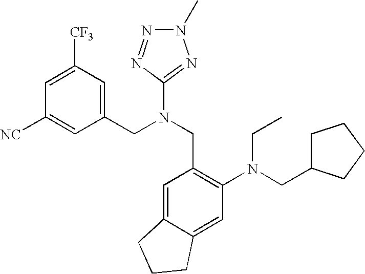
C1([NC])=CC(CN(CC2=C(N(CC3CCCC3)CC)C=C3C(=C2)CCC3)C2=NN(C)N=N2)=CC([CF3])=C1
